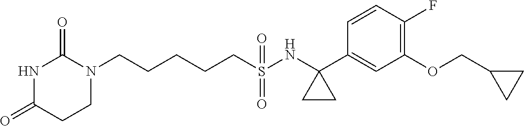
C(CCCS(NC1(C2=CC(OCC3CC3)=C(F)C=C2)CC1)(=O)=O)CN1C(=O)NC(=O)CC1
